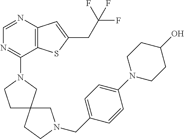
C1=NC2=C(C(N3CCC4(C3)CCN(CC3=CC=C(N5CCC(O)CC5)C=C3)C4)=N1)SC(CC(F)(F)F)=C2
